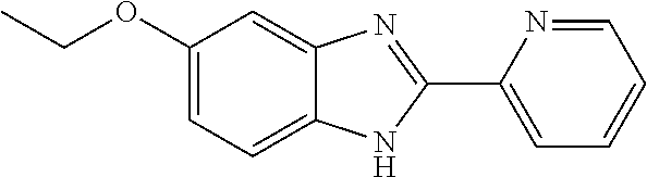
C1(OCC)=CC=C2C(=C1)N=C(C1=CC=CC=N1)N2
